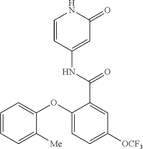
C1=CC(NC(=O)C2=CC([OCF3])=CC=C2OC2=CC=CC=C2[Me])=CC(=O)N1
